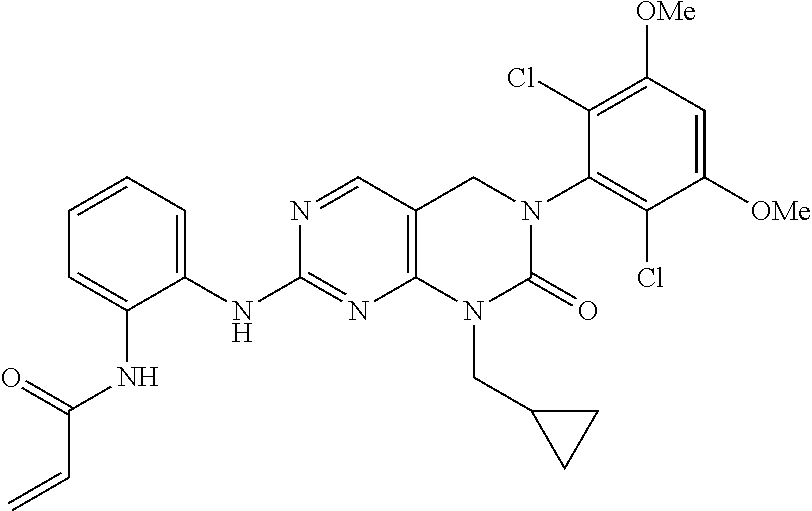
C1(NC2=NC3=C(C=N2)CN(C2=C(Cl)C([OMe])=CC([OMe])=C2Cl)C(=O)N3CC2CC2)=CC=CC=C1NC(C=C)=O
